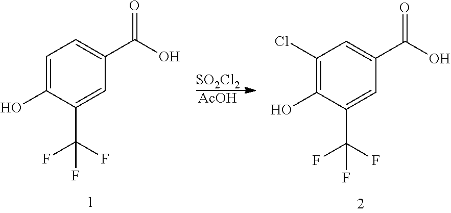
[SO2Cl2].[AcOH].C1(Cl)=C(O)C(C(F)(F)F)=CC(C(O)=O)=C1.C1=C(O)C(C(F)(F)F)=CC(C(O)=O)=C1
